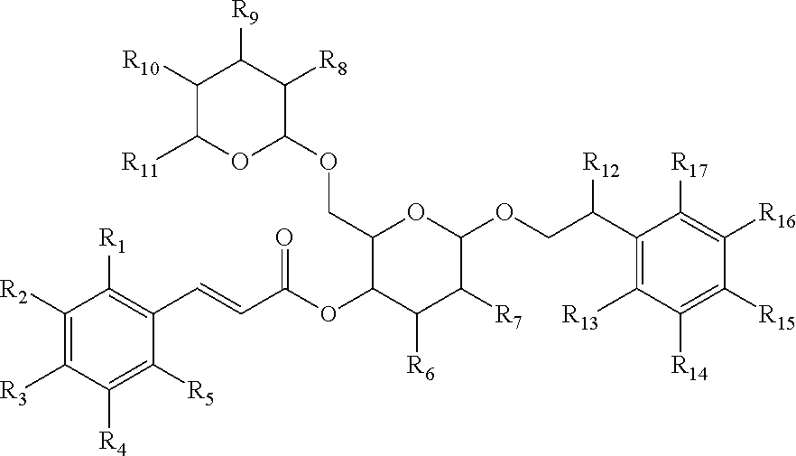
C1([R2])=C([R3])C([R4])=C([R5])C(C=CC(OC2C([R6])C([R7])C(OCC(C3=C([R13])C([R14])=C([R15])C([R16])=C3[R17])[R12])OC2COC2C([R8])C([R9])C([R10])C([R11])O2)=O)=C1[R1]
